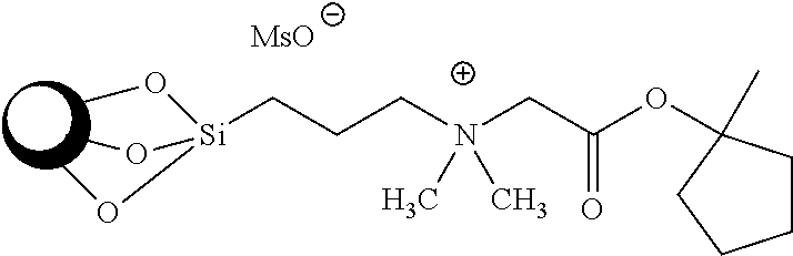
[MsO].[Si](CCCN(CC(OC1(C)CCCC1)=O)(C)C)(OC)(OC)OC
